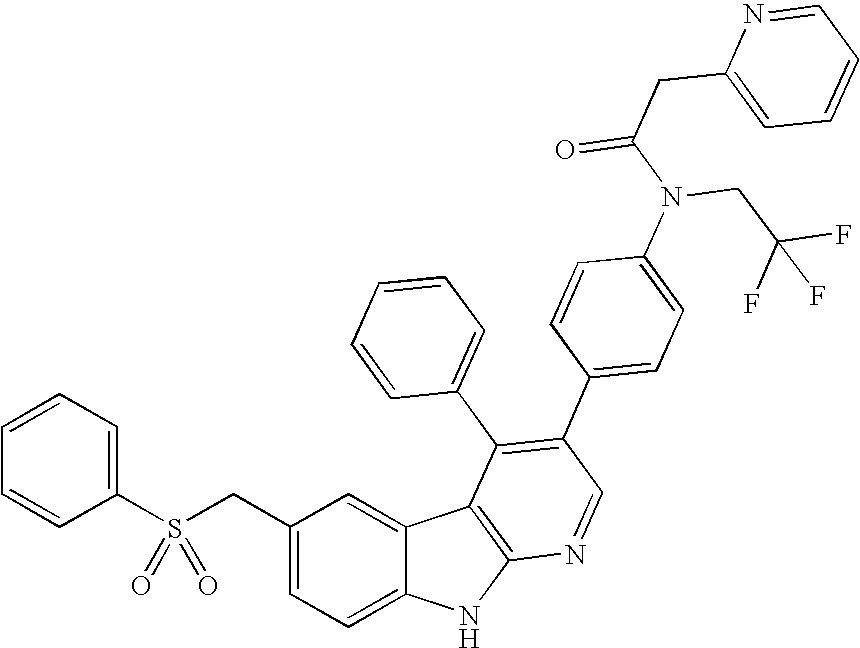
C(C1=CC=C2C(=C1)C1=C(N2)N=CC(C2=CC=C(N(CC(F)(F)F)C(CC3=CC=CC=N3)=O)C=C2)=C1C1=CC=CC=C1)S(C1=CC=CC=C1)(=O)=O
